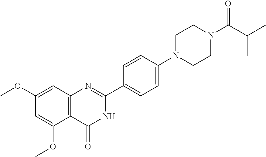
C1(OC)=CC2=C(C(OC)=C1)C(=O)NC(C1=CC=C(N3CCN(C(C(C)C)=O)CC3)C=C1)=N2
